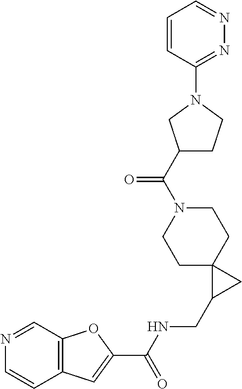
C12=C(C=C(C(NCC3CC34CCN(C(C3CCN(C5=NN=CC=C5)C3)=O)CC4)=O)O1)C=CN=C2
